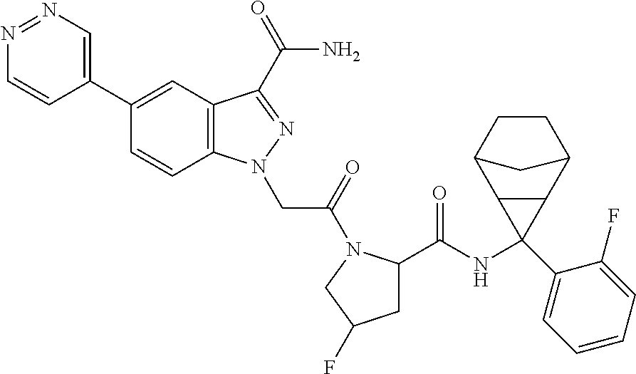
N1=NC=C(C2=CC3=C(C=C2)N(CC(=O)N2C(C(NC4(C5=CC=CC=C5F)C5C6CCC(C54)C6)=O)CC(F)C2)N=C3C(N)=O)C=C1
